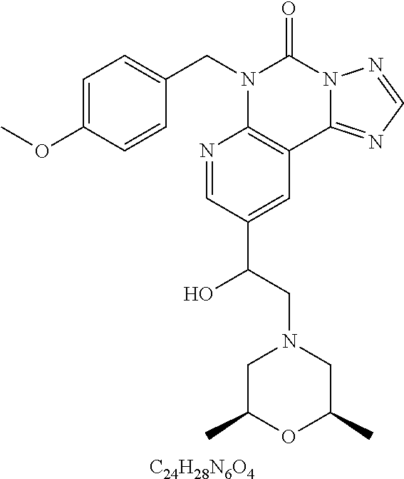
[C24H28N6O4].C1=C(OC)C=CC(CN2C3=C(C4=NC=NN4C2=O)C=C(C(O)CN2CC(C)OC(C)C2)C=N3)=C1
